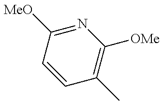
C1=CC([MeO])=NC([OMe])=C1C
